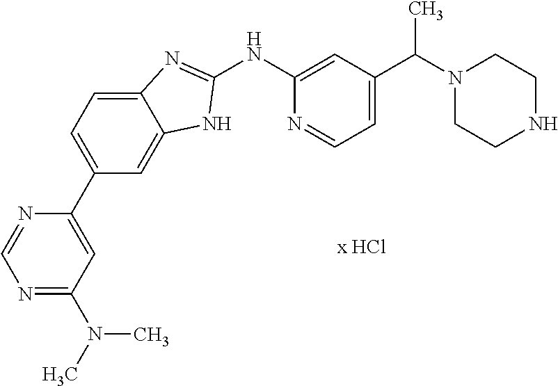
C1(NC2=CC(C(N3CCNCC3)C)=CC=N2)=NC2=CC=C(C3=CC(N(C)C)=NC=N3)C=C2N1
